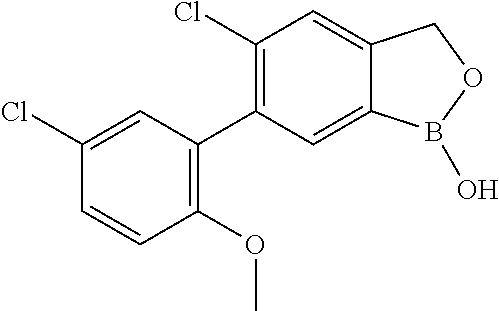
C1(Cl)=CC(C2=C(Cl)C=C3C(=C2)B(O)OC3)=C(OC)C=C1
